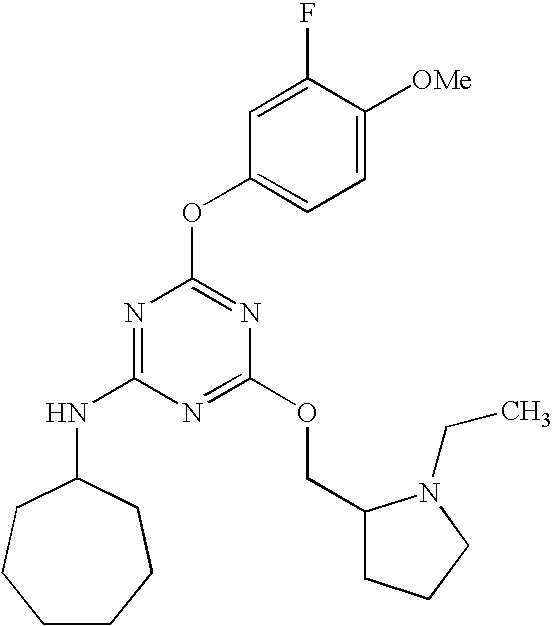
C1CCCC(NC2=NC(OC3=CC=C([OMe])C(F)=C3)=NC(OCC3CCCN3CC)=N2)CC1
